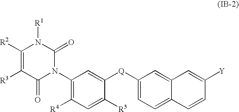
C1(N2C(=O)N([R1])C([R2])=C([R3])C2=O)=C([R4])C=C([R5])C([Q]C2=CC=C3C(=C2)C=C([Y])C=C3)=C1
